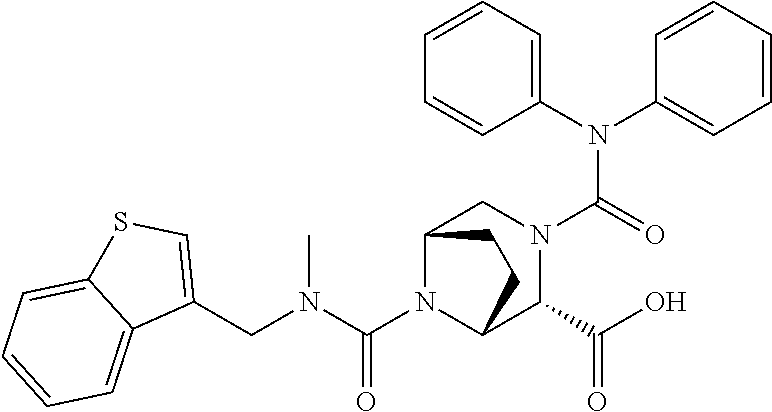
C1(N(C2=CC=CC=C2)C(=O)N2CC3N(C(N(CC4=CSC5=CC=CC=C45)C)=O)C(C2C(O)=O)CC3)=CC=CC=C1
